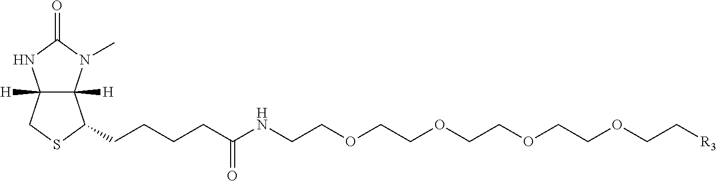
C12([H])C([H])(N(C)C(=O)N1)C(CCCCC(NCCOCCOCCOCCOCC[R3])=O)SC2
